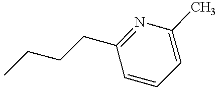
C1=C(C)N=C(CCCC)C=C1
